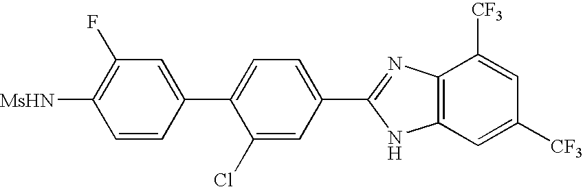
C1=C(C2=CC=C(C3=NC4=C(N3)C=C([CF3])C=C4[CF3])C=C2Cl)C=CC([MsHN])=C1F
